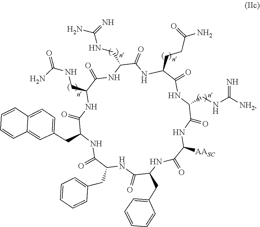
C(C1C(=O)NC(CC2=CC=C3C(=C2)C=CC=C3)C(=O)NC(CNC(=O)N)C(=O)NC(CNC(N)=N)C(=O)NC(CCC(N)=O)C(=O)NC(CNC([NH2])=N)C(=O)NC([AASC])C(=O)NC(CC2=CC=CC=C2)C(=O)N1)C1=CC=CC=C1
